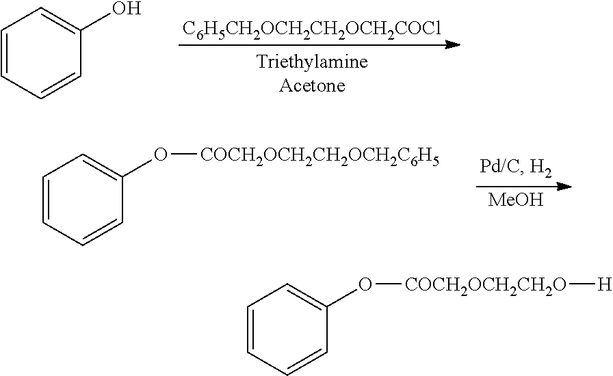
[C6H5CH2OCH2CH2OCH2COCl].C1=CC=CC(O)=C1.[MeOH].C1=CC=CC(O[COCH2OCH2CH2OCH2C6H5])=C1.C1=CC=CC(O[COCH2OCH2CH2O][H])=C1
